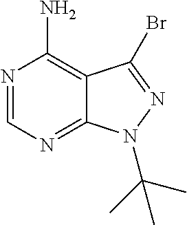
N1=CN=C2C(=C1N)C(Br)=NN2C(C)(C)C
